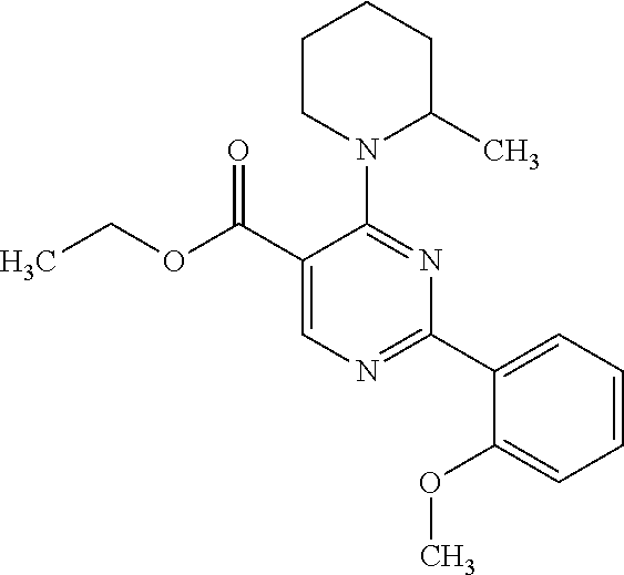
CCOC(C1=CN=C(C2=CC=CC=C2OC)N=C1N1C(C)CCCC1)=O
